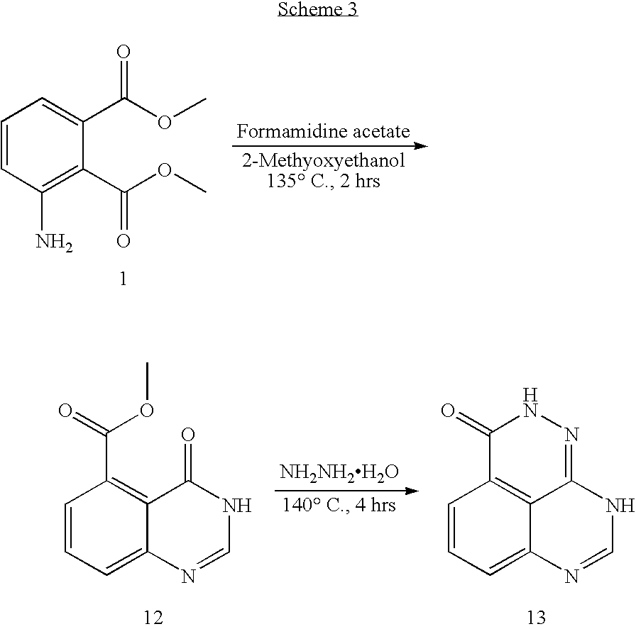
C1=CC(N)=C(C(OC)=O)C(C(OC)=O)=C1.C1=CC=C2C(=C1C(=O)OC)C(=O)NC=N2.[NH2NH2H2O].C1=CC=C2C3=C1C(=O)NN=C3NC=N2
